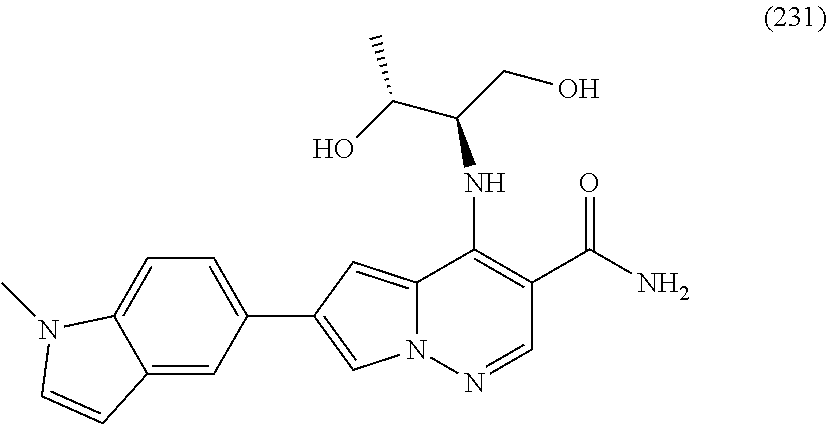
N12C(=CC(C3=CC=C4C(=C3)C=CN4C)=C1)C(NC(CO)C(O)C)=C(C(N)=O)C=N2
